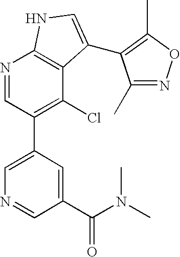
C1(C2=C(Cl)C3=C(N=C2)NC=C3C2=C(C)ON=C2C)=CN=CC(C(N(C)C)=O)=C1
